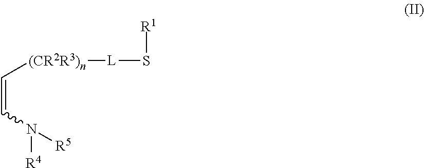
C(=C[(CR2R3)n][L]S[R1])N([R4])[R5]
